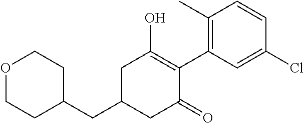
C1(CC2CC(=O)C(C3=C(C)C=CC(Cl)=C3)=C(O)C2)CCOCC1
